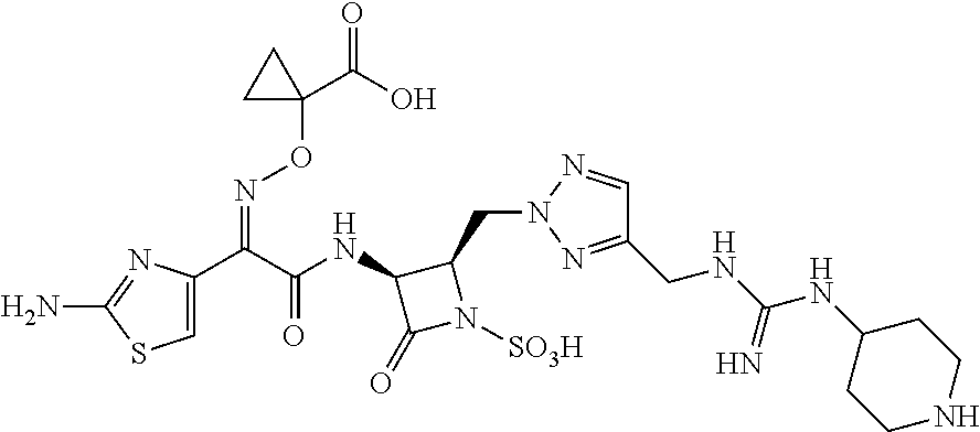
C1(CNC(NC2CCNCC2)=N)=NN(CC2C(NC(C(C3=CSC(N)=N3)=NOC3(C(=O)O)CC3)=O)C(=O)N2[SO3H])N=C1
